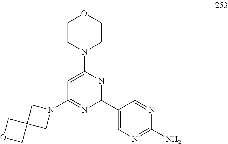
C1=C(N2CCOCC2)N=C(C2=CN=C(N)N=C2)N=C1N1CC2(C1)COC2
